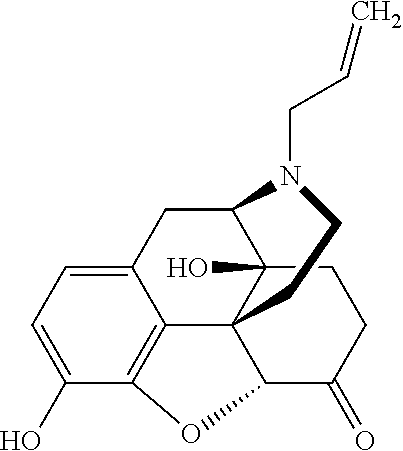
C1(O)=CC=C2C3=C1OC1C34C(O)(C(C2)N(CC=C)CC4)CCC1=O
